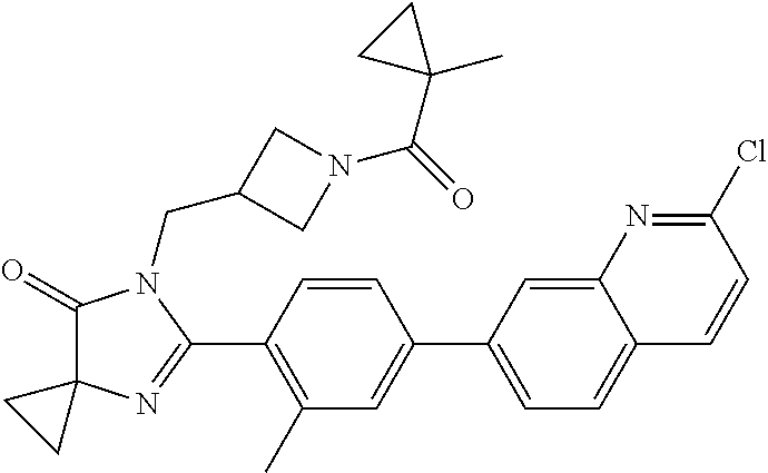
C1(=O)C2(N=C(C3=C(C)C=C(C4=CC=C5C(=C4)N=C(Cl)C=C5)C=C3)N1CC1CN(C(=O)C3(C)CC3)C1)CC2
